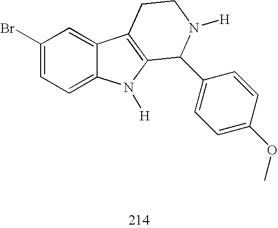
C1(Br)=CC=C2C(=C1)C1=C(N2[H])C(C2=CC=C(OC)C=C2)N([H])CC1
